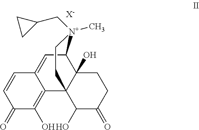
C1C2(O)C3(C(O)C(=O)C1)C1=C(O)C(=O)C=CC1=CC2[N+](C)(CC1CC1)CC3.[X-]
